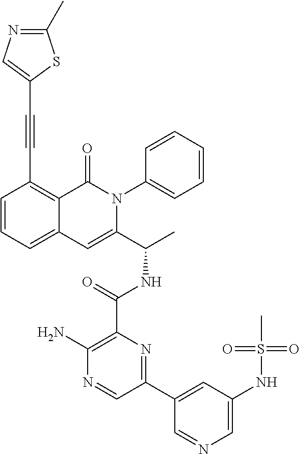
C1(C(NC(C2=CC3=CC=CC(C#CC4=CN=C(C)S4)=C3C(=O)N2C2=CC=CC=C2)C)=O)=C(N)N=CC(C2=CC(NS(C)(=O)=O)=CN=C2)=N1
